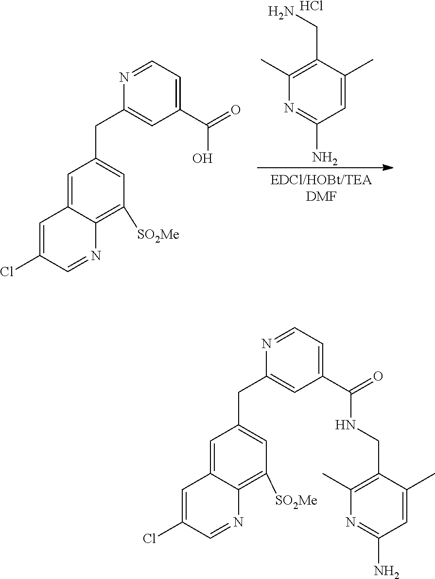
C1(C)=C(CN)C(C)=CC(N)=N1.Cl.C1=C(Cl)C=NC2=C([SO2Me])C=C(CC3=CC(C(=O)O)=CC=N3)C=C12.C1=C(Cl)C=NC2=C([SO2Me])C=C(CC3=CC(C(=O)NCC4=C(C)N=C(N)C=C4C)=CC=N3)C=C12
